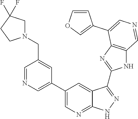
C1=NC=C(C2=CN=C3C(=C2)C(C2=NC4=C(N2)C=NC=C4C2=COC=C2)=NN3)C=C1CN1CC(F)(F)CC1
